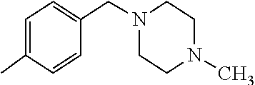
C(C1=CC=C(C)C=C1)N1CCN(C)CC1
